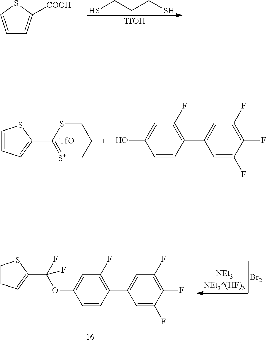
SCCCS.[TfOH].C1=CSC([COOH])=C1.C1=CC=C(C2=[S+]CCCS2)S1.[TfO-].C1=CC(C2=CC(F)=C(F)C(F)=C2)=C(F)C=C1O.[Br2].C1=CC=C(C(F)(OC2=CC(F)=C(C3=CC(F)=C(F)C(F)=C3)C=C2)F)S1
